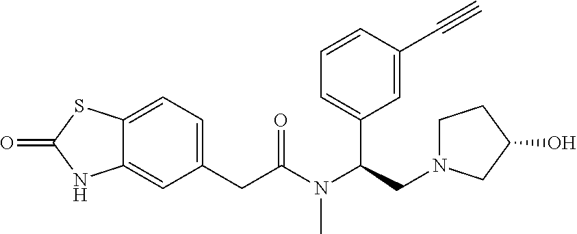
C12=CC=C(CC(N(C(CN3CCC(O)C3)C3=CC=CC(C#C)=C3)C)=O)C=C1NC(=O)S2
